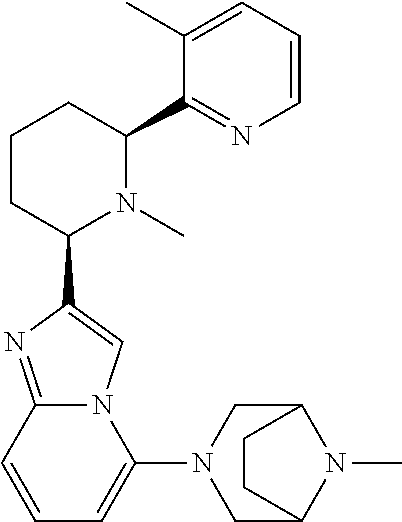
C1CC(C2=CN3C(=N2)C=CC=C3N2CC3N(C)C(C2)CC3)N(C)C(C2=NC=CC=C2C)C1
